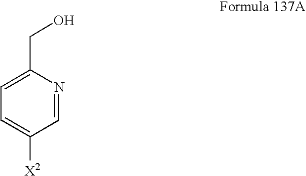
C1=C(CO)N=CC([X2])=C1
